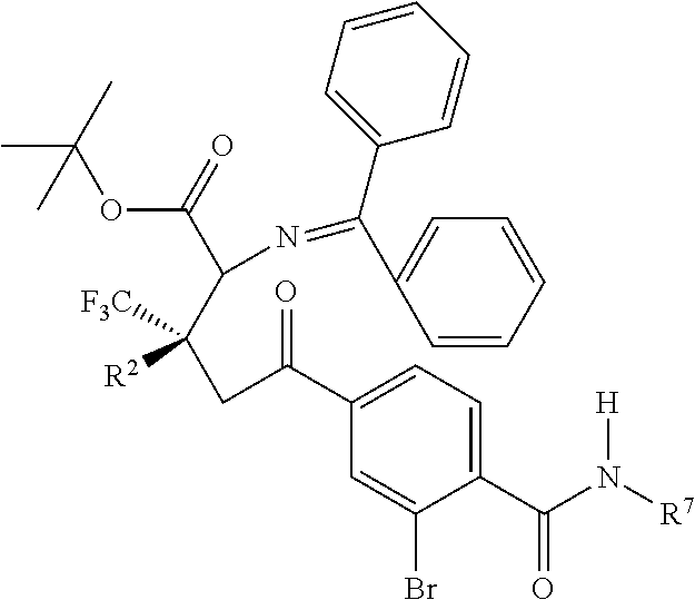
C1(C(N([R7])[H])=O)=CC=C(C(CC(C(N=C(C2=CC=CC=C2)C2=CC=CC=C2)C(=O)OC(C)(C)C)([F3C])[R2])=O)C=C1Br
